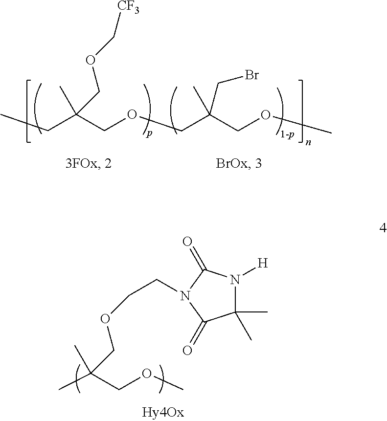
CCC(COCC(COC)(C)CBr)(C)COC[CF3].CC(COC)(C)COCCN1C(=O)N([H])C(C)(C)C1=O
